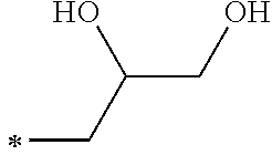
C(C)C(CO)O
